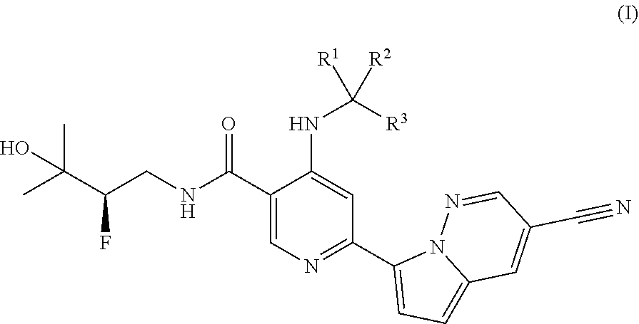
C1(C(NCC(C(C)(C)O)F)=O)=CN=C(C2=CC=C3N2N=CC(C#N)=C3)C=C1NC([R3])([R1])[R2]
